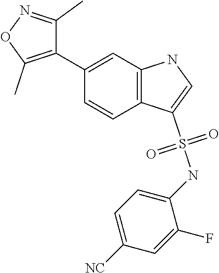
O=S(C1=CNC2=C1C=CC(C1=C(C)ON=C1C)=C2)(NC1=CC=C([NC])C=C1F)=O
